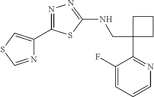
C1(CNC2=NN=C(C3=CSC=N3)S2)(C2=NC=CC=C2F)CCC1
